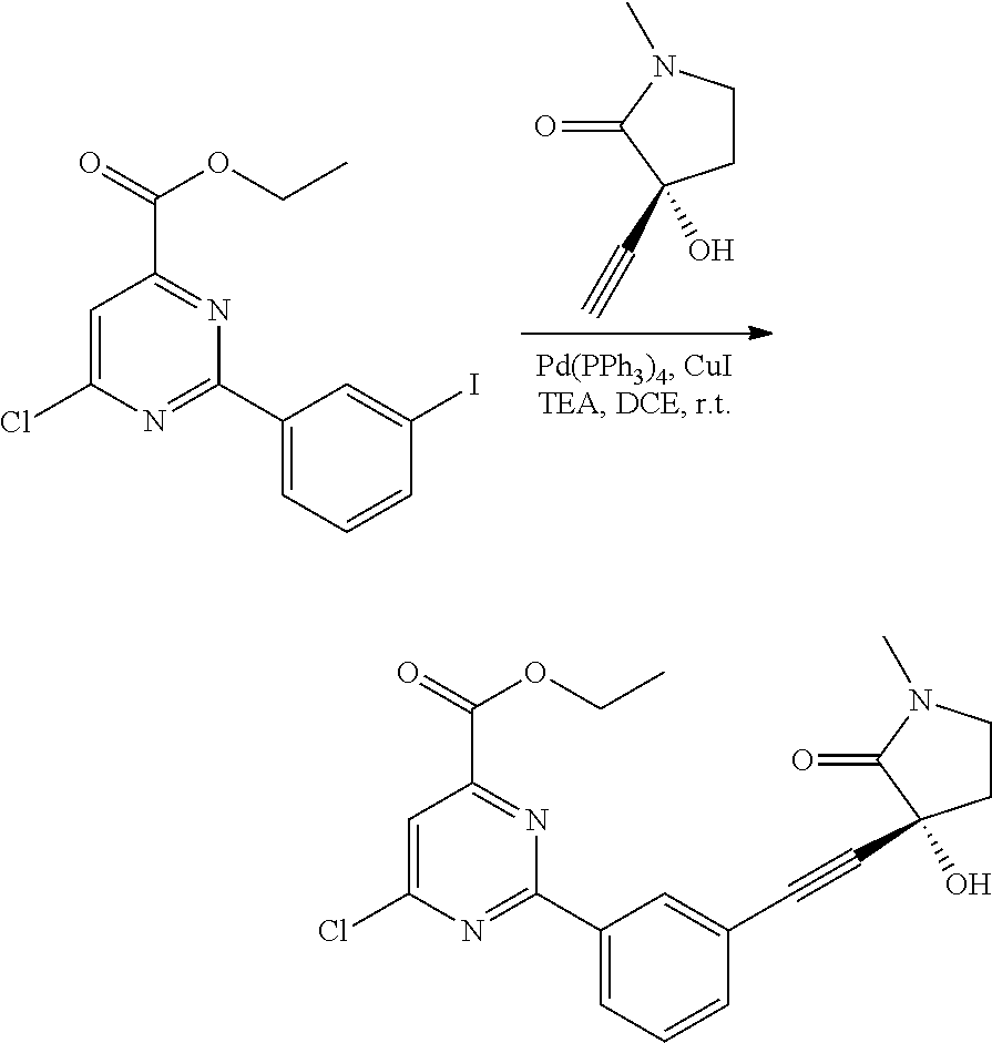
C1=C(C2=NC(Cl)=CC(C(=O)OCC)=N2)C=C(C#CC2(O)CCN(C)C2=O)C=C1.C1=C(C2=NC(Cl)=CC(C(=O)OCC)=N2)C=C(I)C=C1.OC1(C#C)CCN(C)C1=O
